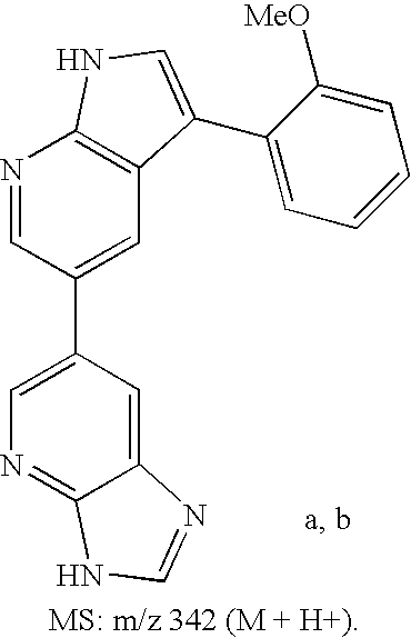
C1(C2=CC3=C(N=C2)NC=C3C2=CC=CC=C2[MeO])=CN=C2C(=C1)N=CN2
